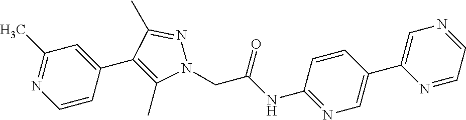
C1=CC(C2=C(C)N(CC(NC3=NC=C(C4=CN=CC=N4)C=C3)=O)N=C2C)=CC(C)=N1
